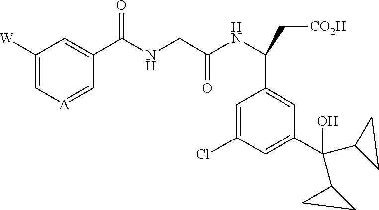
C1([W])=C[A]=CC(C(NCC(NC(C[CO2H])C2=CC(C(O)(C3CC3)C3CC3)=CC(Cl)=C2)=O)=O)=C1
